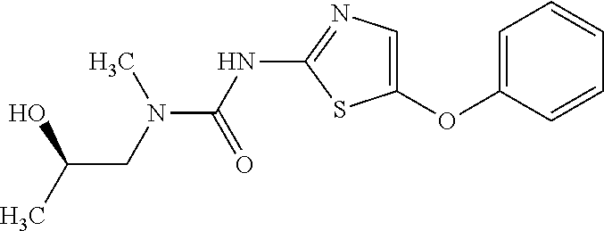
C1=C(OC2=CN=C(NC(=O)N(C)CC(O)C)S2)C=CC=C1
